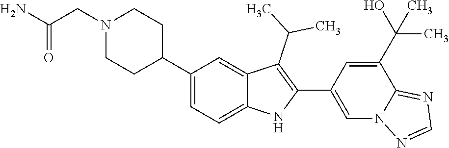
N1(CC(=O)N)CCC(C2=CC=C3C(=C2)C(C(C)C)=C(C2=CN4C(=NC=N4)C(C(O)(C)C)=C2)N3)CC1
